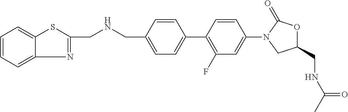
C(NCC1=CC=C(C2=C(F)C=C(N3CC(CNC(C)=O)OC3=O)C=C2)C=C1)C1=NC2=CC=CC=C2S1
